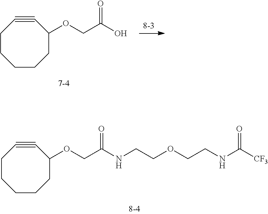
C1CCC(OCC(O)=O)C#CCC1.C1CCC(OCC(NCCOCCNC([CF3])=O)=O)C#CCC1
